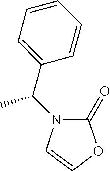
C1(=O)N(C(C)C2=CC=CC=C2)C=CO1
